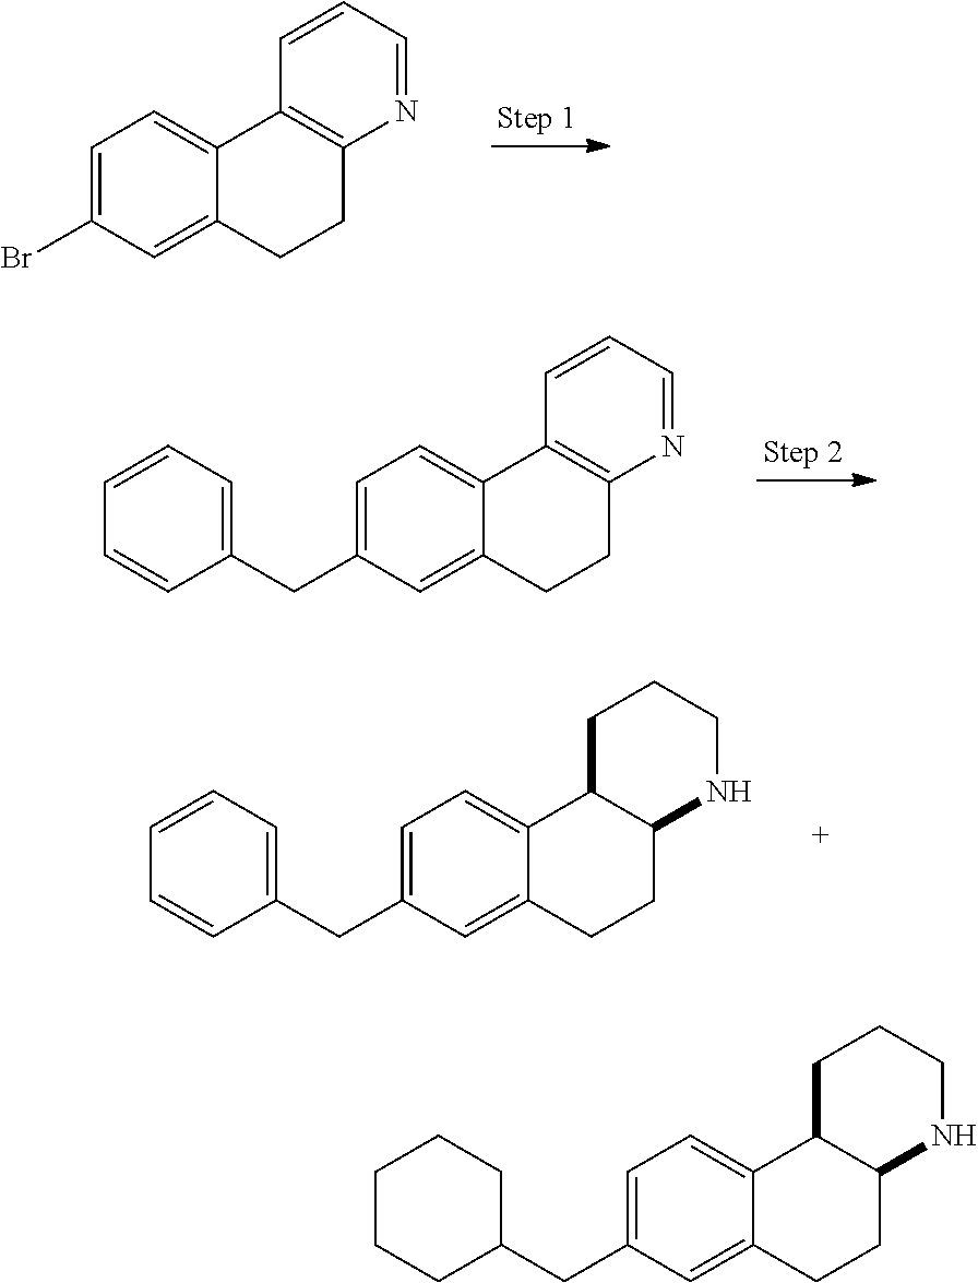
C1=C(Br)C=C2C(=C1)C1=C(CC2)N=CC=C1.C1=C(CC2=CC=CC=C2)C=C2C(=C1)C1=C(CC2)N=CC=C1.C1=C(CC2CCCCC2)C=C2C(=C1)C1C(CC2)NCCC1.C1=C(CC2=CC=CC=C2)C=C2C(=C1)C1C(CC2)NCCC1
